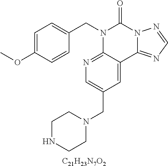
[C21H23N7O2].C1=C(OC)C=CC(CN2C3=NC=C(CN4CCNCC4)C=C3C3=NC=NN3C2=O)=C1
